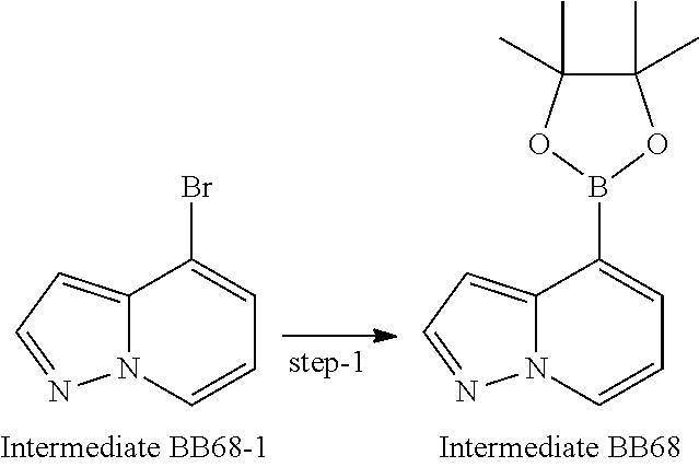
C12=CC=NN1C=CC=C2Br.C12=CC=NN1C=CC=C2B1OC(C)(C)C(C)(C)O1
